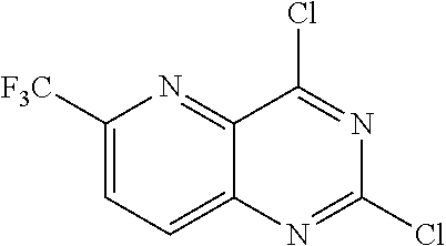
C1([F3C])=CC=C2C(=N1)C(Cl)=NC(Cl)=N2
